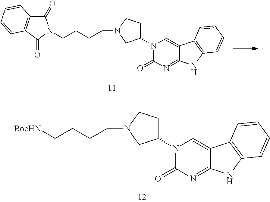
C1(N2C(=O)N=C3C(=C2)C2=C(N3)C=CC=C2)CCN(CCCCN2C(=O)C3=C(C2=O)C=CC=C3)C1.C1(N2C(=O)N=C3C(=C2)C2=C(N3)C=CC=C2)CCN(CCCC[BocHN])C1
